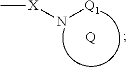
[X](N[Q1])C.[Q]
